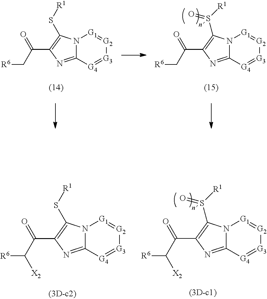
C12=NC(C(=O)C[R6])=C(S([R1])=O)N1[G1]=[G2][G3]=[G4]2.C12=NC(C(=O)C[R6])=C(S[R1])N1[G1]=[G2][G3]=[G4]2.C12=NC(C(=O)C([R6])[X2])=C(S[R1])N1[G1]=[G2][G3]=[G4]2.C12=NC(C(=O)C([R6])[X2])=C(S([R1])=O)N1[G1]=[G2][G3]=[G4]2
